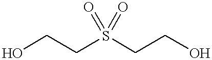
C(S(CCO)(=O)=O)CO
